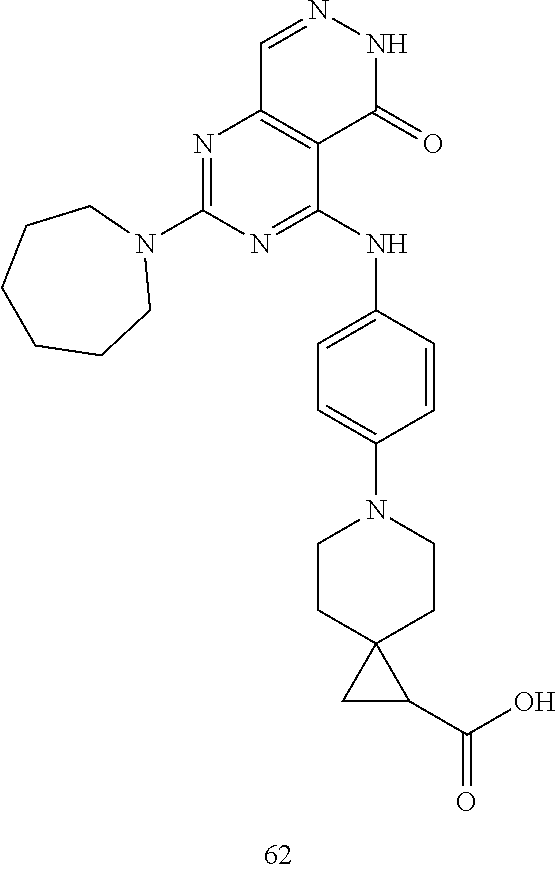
C1=NNC(=O)C2=C1N=C(N1CCCCCC1)N=C2NC1=CC=C(N2CCC3(CC2)CC3C(O)=O)C=C1
